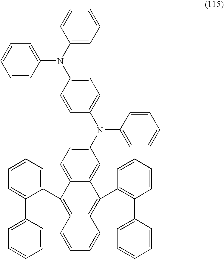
C1(N(C2=CC=CC=C2)C2=CC=C(N(C3=CC=CC=C3)C3=CC=C4C(=C3)C(C3=C(C5=CC=CC=C5)C=CC=C3)=C3C(=C4C4=CC=CC=C4C4=CC=CC=C4)C=CC=C3)C=C2)=CC=CC=C1
